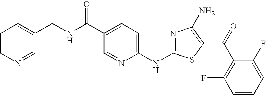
C1=C(C(=O)NCC2=CC=CN=C2)C=NC(NC2=NC(N)=C(C(C3=C(F)C=CC=C3F)=O)S2)=C1
